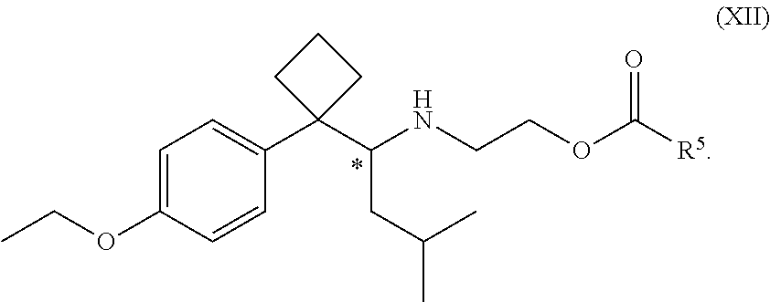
C1=C(OCC)C=CC(C2(C(NCCOC([R5])=O)CC(C)C)CCC2)=C1
